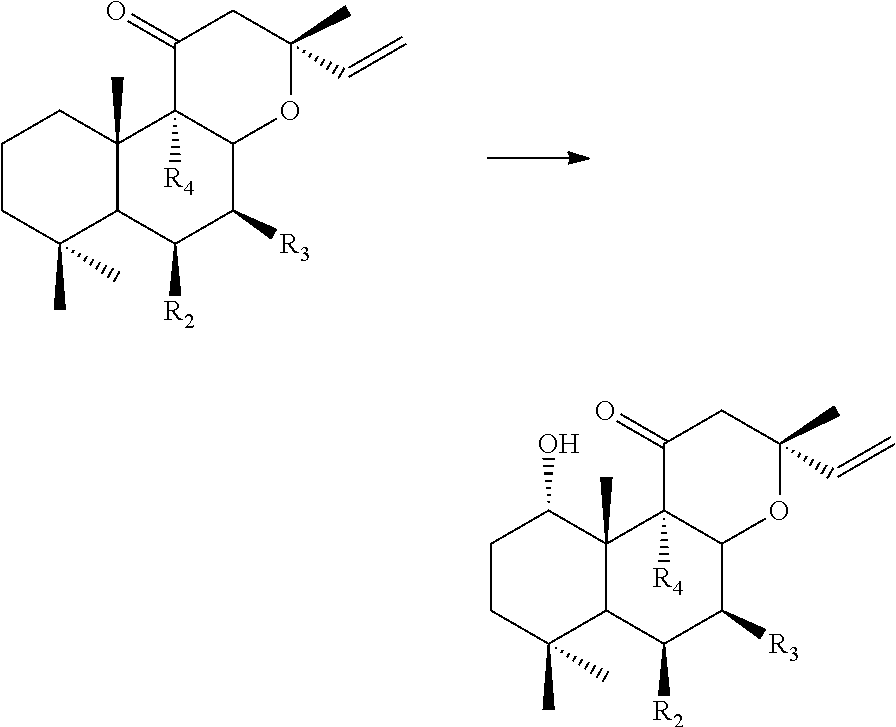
C1CC(C)(C)C2C(C)(C1)C1([R4])C(C([R3])C2[R2])OC(C)(C=C)CC1=O.C1CC(C)(C)C2C(C)(C1O)C1([R4])C(C([R3])C2[R2])OC(C)(C=C)CC1=O
